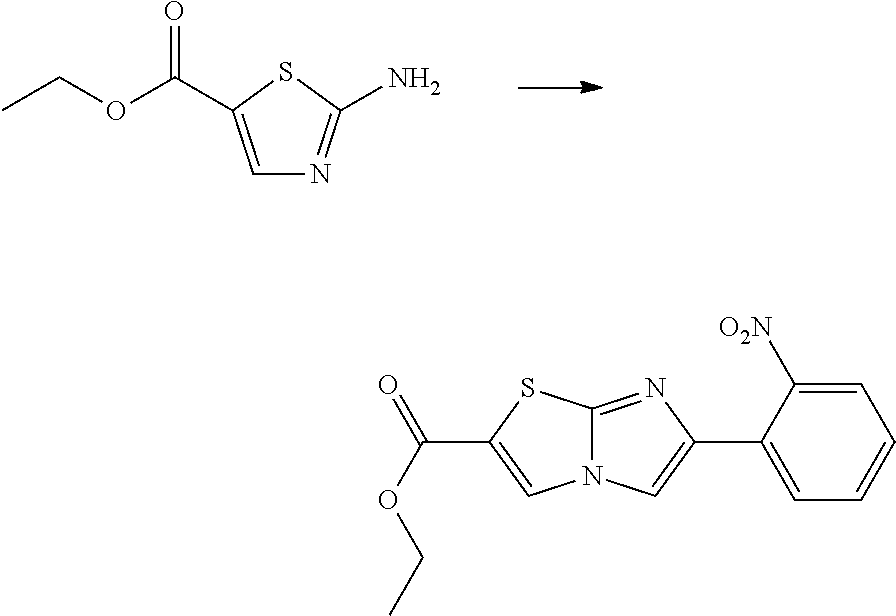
O=C(OCC)C1=CN=C(N)S1.C1=C(C2=CN3C(=N2)SC(C(OCC)=O)=C3)C([O2N])=CC=C1
